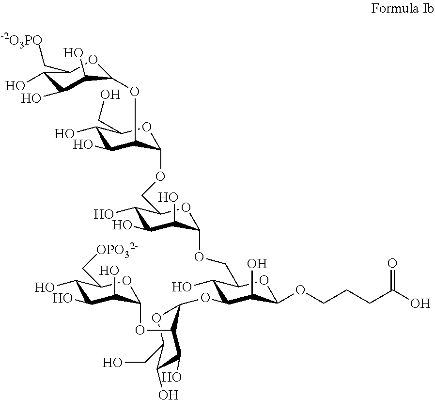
C1(O)C(O)C(O)C(OC2C(O)C(O)C(CO)OC2OCC2C(O)C(O)C(O)C(OCC3C(O)C(OC4C(OC5C(O)C(O)C(O)C(C[OPO32-])O5)C(O)C(O)C(CO)O4)C(O)C(OCCCC(O)=O)O3)O2)OC1C[-2O3PO]
